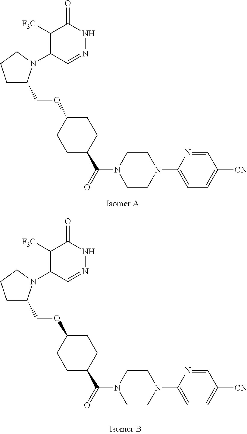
C1([F3C])=C(N2C(COC3CCC(C(=O)N4CCN(C5=CC=C([CN])C=N5)CC4)CC3)CCC2)C=NNC1=O.C1([F3C])=C(N2C(COC3CCC(C(=O)N4CCN(C5=CC=C([CN])C=N5)CC4)CC3)CCC2)C=NNC1=O
